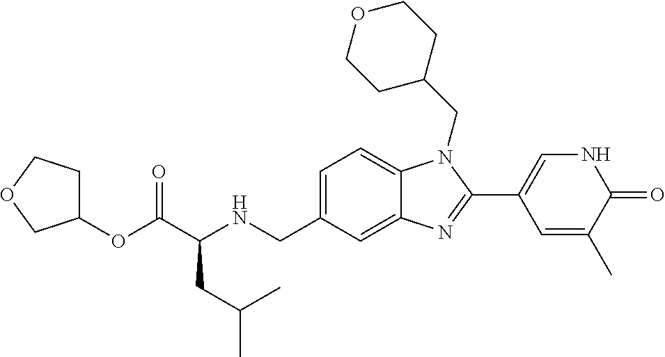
C1(OC(C(NCC2=CC=C3C(=C2)N=C(C2=CNC(=O)C(C)=C2)N3CC2CCOCC2)CC(C)C)=O)CCOC1
